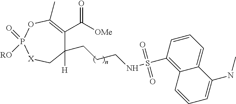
C1(CCCNS(=O)(=O)C2=C3C(=CC=C2)C(NC)=CC=C3)([H])C(C([OMe])=O)=C(C)OP(=O)([RO])[X]C1
